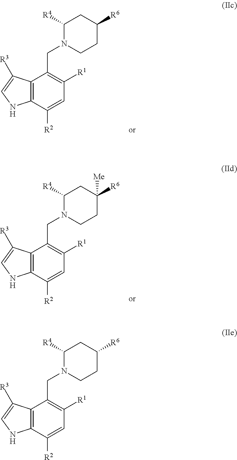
C1([R4])N(CC2=C([R1])C=C([R2])C3=C2C([R3])=CN3)CCC([R6])C1.C1([R4])N(CC2=C([R1])C=C([R2])C3=C2C([R3])=CN3)CCC([R6])C1.C1([R4])N(CC2=C([R1])C=C([R2])C3=C2C([R3])=CN3)CCC([R6])([Me])C1
